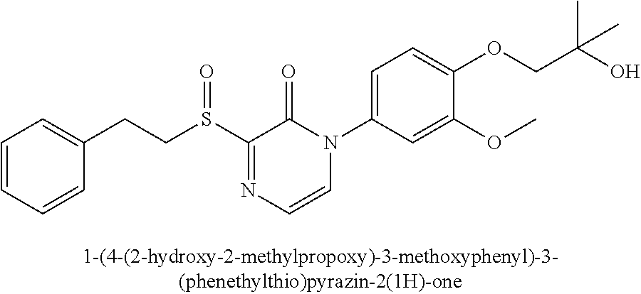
C1=CC=CC(CCS(C2=NC=CN(C3=CC=C(OCC(O)(C)C)C(OC)=C3)C2=O)=O)=C1
